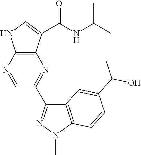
C12=C(C(C(NC(C)C)=O)=CN1)N=C(C1=NN(C)C3=C1C=C(C(O)C)C=C3)C=N2
